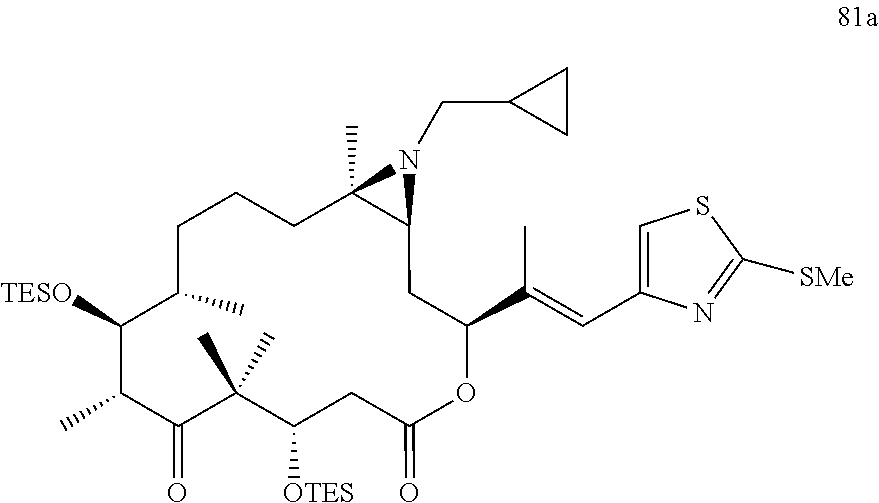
C1CC(C)C([TESO])C(C)C(=O)C(C)(C)C([OTES])CC(=O)OC(C(=CC2=CSC([SMe])=N2)C)CC2C(C)(C1)N2CC1CC1
